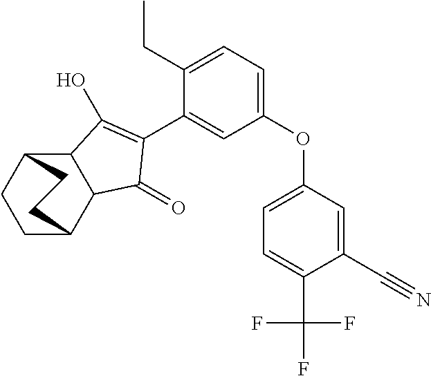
C12C(C3CCC1CC3)C(=O)C(C1=CC(OC3=CC=C(C(F)(F)F)C(C#N)=C3)=CC=C1CC)=C2O
